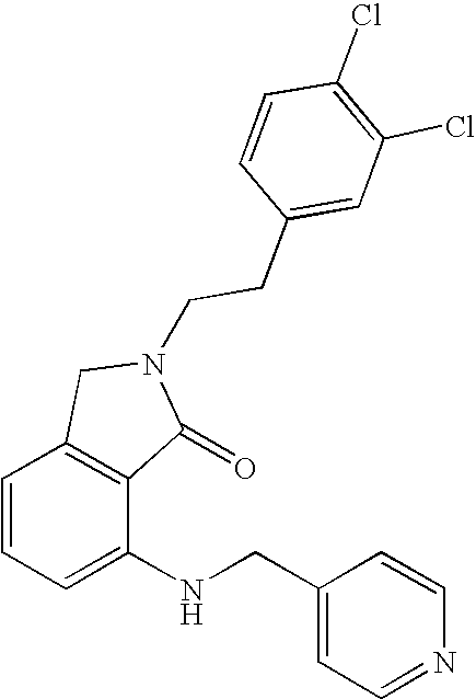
C1=CC=C(NCC2=CC=NC=C2)C2=C1CN(CCC1=CC(Cl)=C(Cl)C=C1)C2=O
